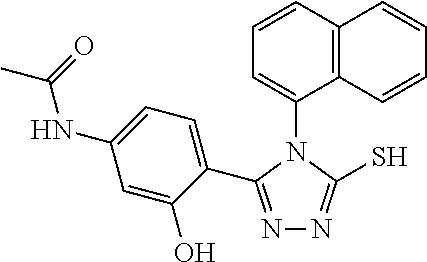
N1=C(C2=CC=C(NC(=O)C)C=C2O)N(C2=CC=CC3=C2C=CC=C3)C(S)=N1
